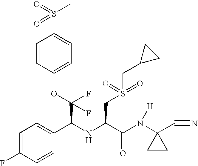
C1=CC(OC(C(NC(CS(CC2CC2)(=O)=O)C(N(C2(C#N)CC2)[H])=O)C2=CC=C(F)C=C2)(F)F)=CC=C1S(=O)(C)=O
